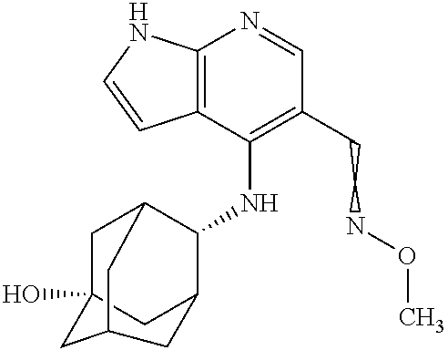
C12=C(C(NC3C4CC5(O)CC3CC(C5)C4)=C(CCNOC)C=N1)C=CN2
